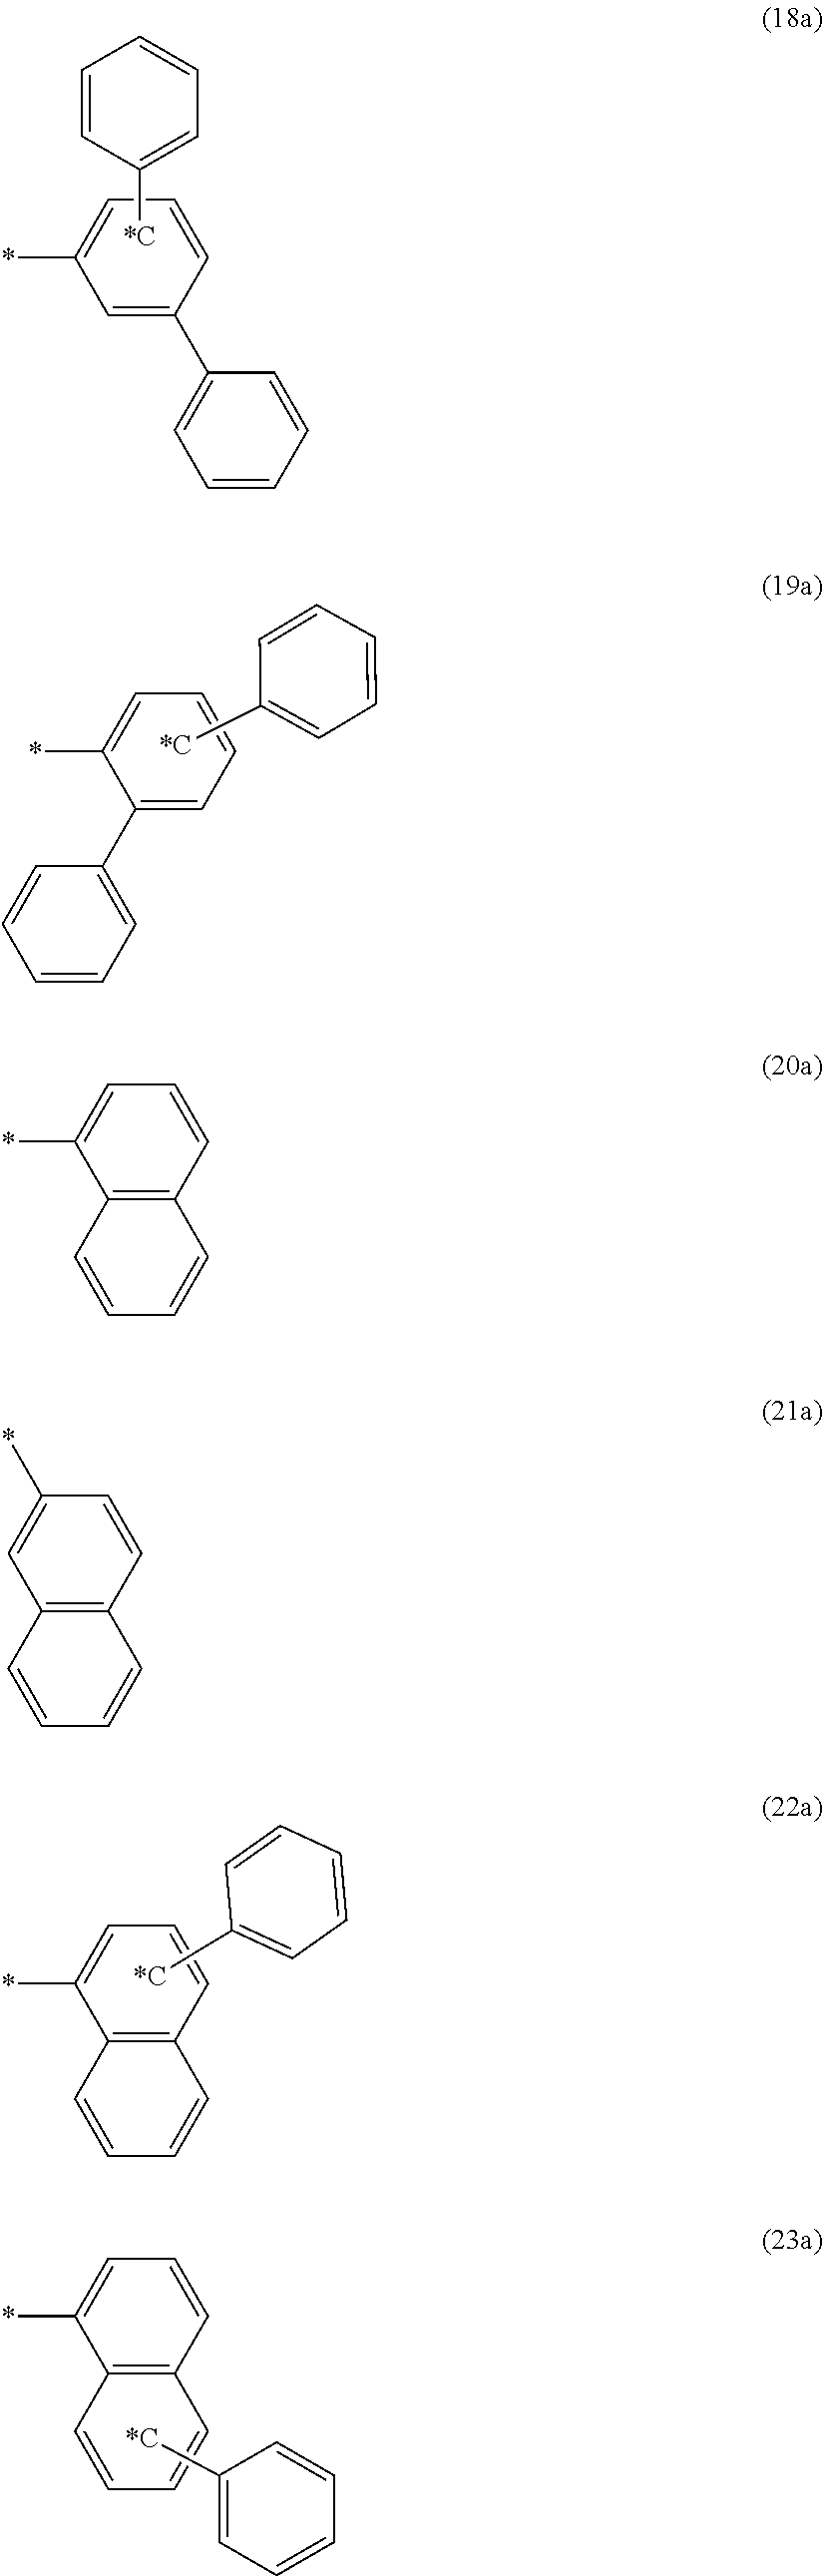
C1=C(C2=CC=CC=C2)C=CC=C1*.C1=CC([*C])=CC=C1.C1(C2=CC=CC=C2)=CC=CC=C1*.C1=CC=CC([*C])=C1.C12=C(C=CC=C1*)C=CC=C2.C1=CC=CC([*C])=C1.C12=C(C=CC=C1*)C=CC=C2.C1([*C])=CC=CC=C1.C12=C(C=CC=C1*)C=CC=C2.C12=C(C=CC(*)=C1)C=CC=C2
